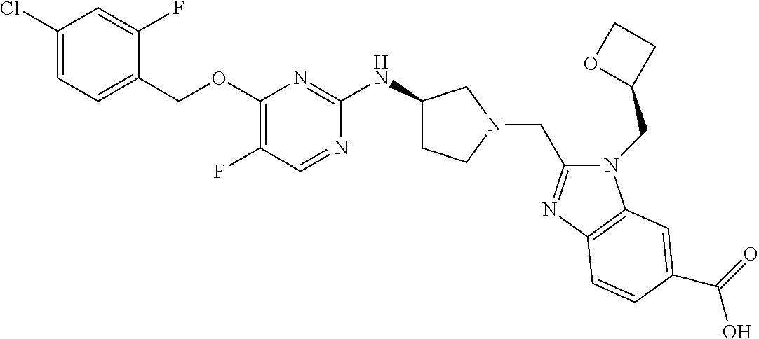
C1(Cl)=CC=C(COC2=C(F)C=NC(NC3CCN(CC4=NC5=C(N4CC4CCO4)C=C(C(=O)O)C=C5)C3)=N2)C(F)=C1
